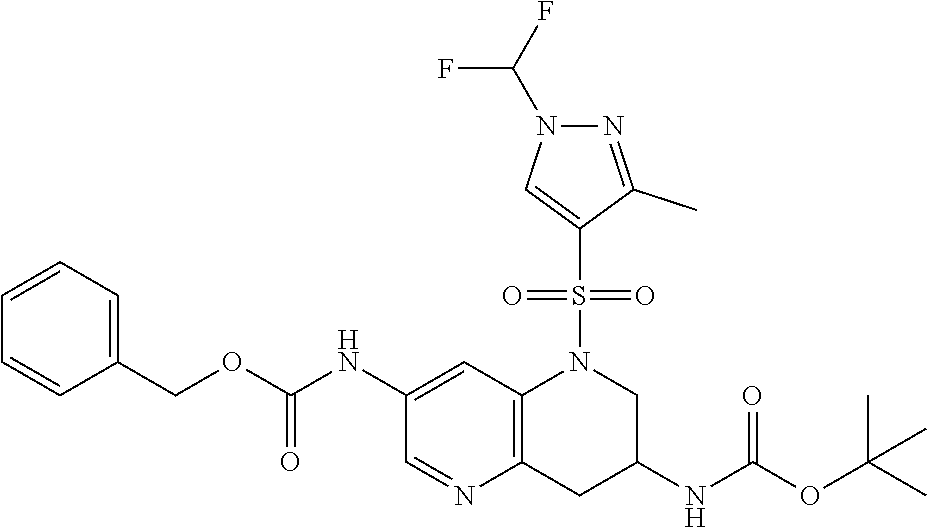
C1=CC=C(COC(NC2=CC3=C(N=C2)CC(NC(OC(C)(C)C)=O)CN3S(=O)(=O)C2=CN(C(F)F)N=C2C)=O)C=C1
